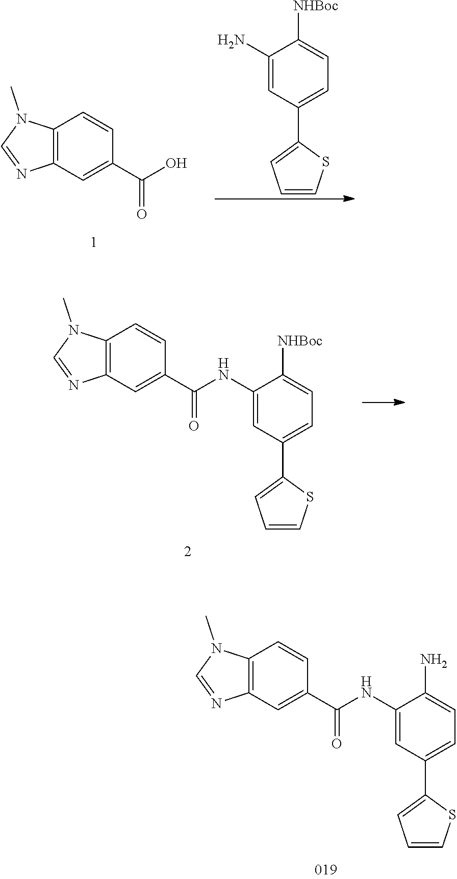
C12=C(C=C(C(NC3=CC(C4=CC=CS4)=CC=C3N)=O)C=C1)N=CN2C.C1(N)=CC(C2=CC=CS2)=CC=C1[NHBoc].C12=C(C=C(C(O)=O)C=C1)N=CN2C.C12=C(C=C(C(NC3=CC(C4=CC=CS4)=CC=C3[NHBoc])=O)C=C1)N=CN2C
